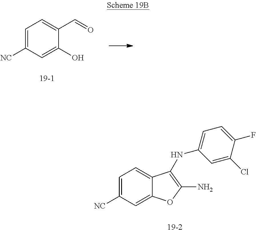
C1=C([NC])C=C(O)C(C=O)=C1.[19-2].C1=C([NC])C=C2C(=C1)C(NC1=CC=C(F)C(Cl)=C1)=C(N)O2
